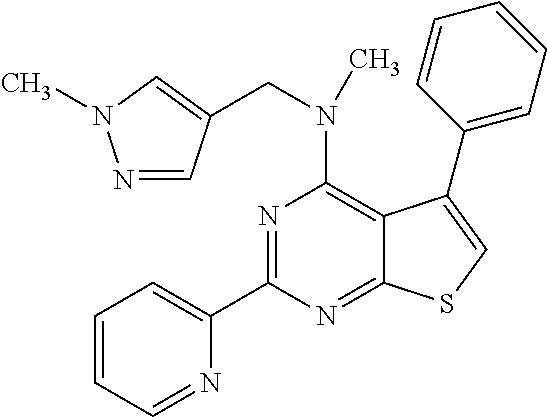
N1=C(C2=CC=CC=N2)N=C2C(=C1N(CC1=CN(C)N=C1)C)C(C1=CC=CC=C1)=CS2
